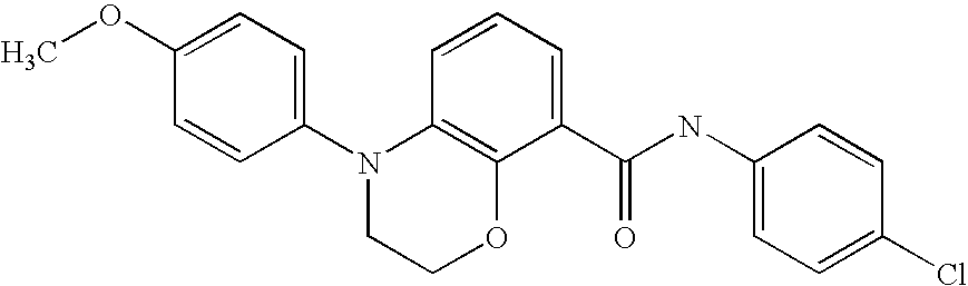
C1(N2CCOC3=C2C=CC=C3C(NC2=CC=C(Cl)C=C2)=O)=CC=C(OC)C=C1
